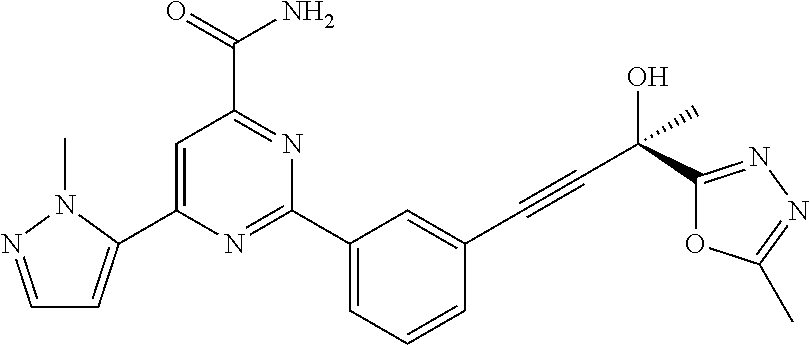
C1=NN(C)C(C2=CC(C(N)=O)=NC(C3=CC=CC(C#CC(O)(C)C4=NN=C(C)O4)=C3)=N2)=C1
